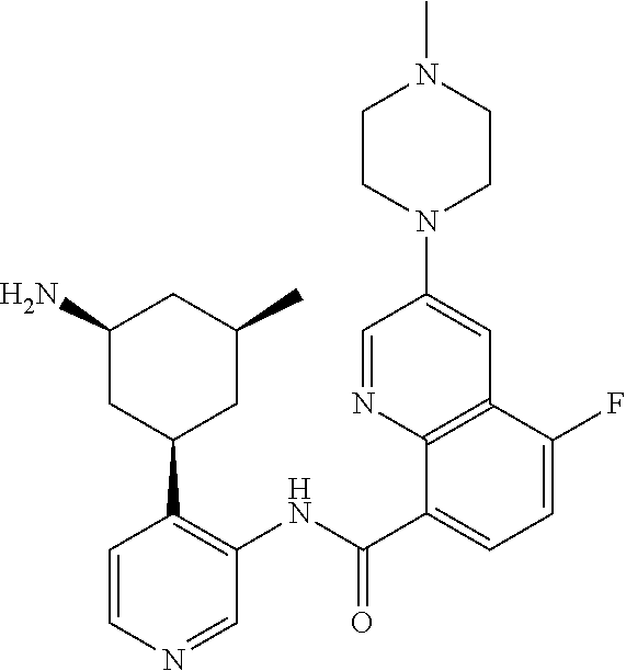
C1=CN=CC(NC(C2=CC=C(F)C3=C2N=CC(N2CCN(C)CC2)=C3)=O)=C1C1CC(C)CC(N)C1
